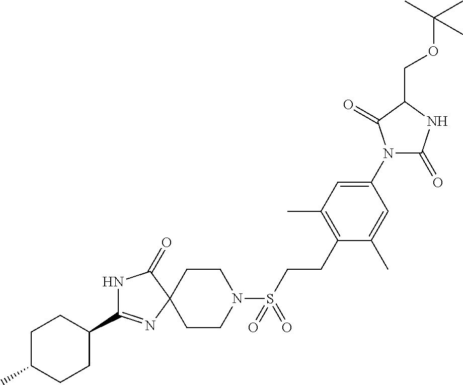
N1C(C2CCC(C)CC2)=NC2(C1=O)CCN(S(CCC1=C(C)C=C(N3C(=O)NC(COC(C)(C)C)C3=O)C=C1C)(=O)=O)CC2
